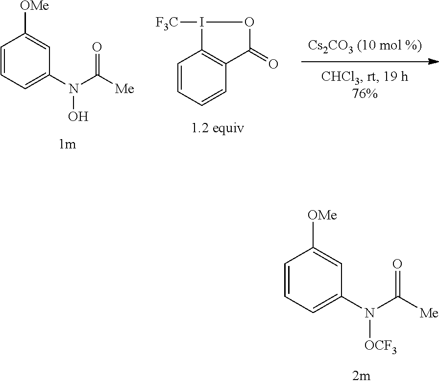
C1=CC=CC2=C1I([F3C])OC2=O.N(C([Me])=O)(O)C1=CC=CC([OMe])=C1.N(C([Me])=O)([OCF3])C1=CC=CC([OMe])=C1
